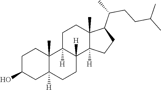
C1C2([H])CCC3([H])C([H])(C2(C)CCC1O)CCC1(C)C(C(CCC(C)C)C)CCC13[H]
